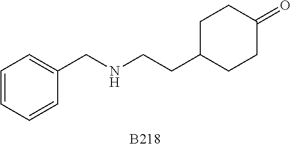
C1=CC=CC(CNCCC2CCC(=O)CC2)=C1.[B218]
